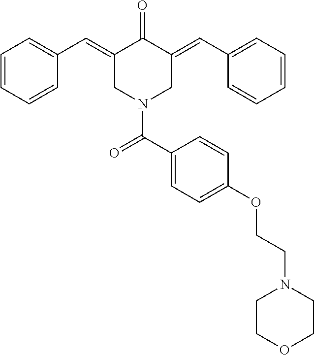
C1(=CC2=CC=CC=C2)CN(C(C2=CC=C(OCCN3CCOCC3)C=C2)=O)CC(=CC2=CC=CC=C2)C1=O
